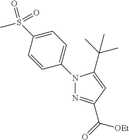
N1(C2=CC=C(S(=O)(C)=O)C=C2)N=C(C(=O)[OEt])C=C1C(C)(C)C
